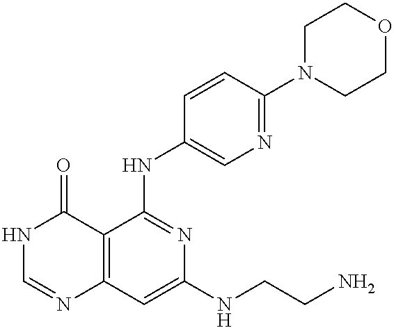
C12=C(C=C(NCCN)N=C1NC1=CN=C(N3CCOCC3)C=C1)N=CNC2=O
